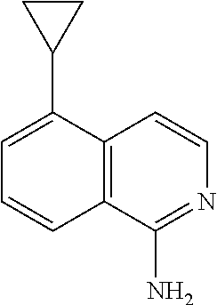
C12=C(C(C3CC3)=CC=C1)C=CN=C2N
